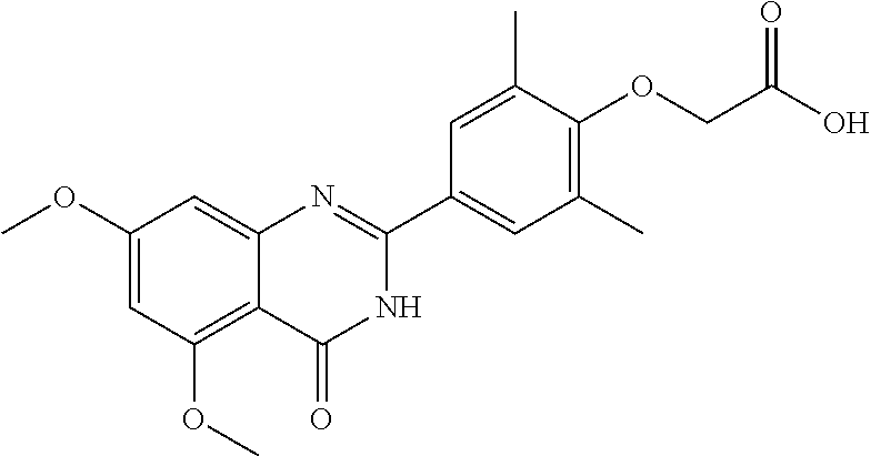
C1(OC)=CC(OC)=C2C(=C1)N=C(C1=CC(C)=C(OCC(O)=O)C(C)=C1)NC2=O
